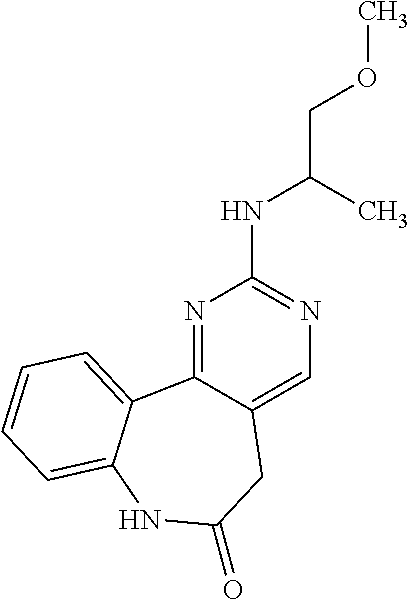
N1=C2C(=CN=C1NC(C)COC)CC(=O)NC1=CC=CC=C21
